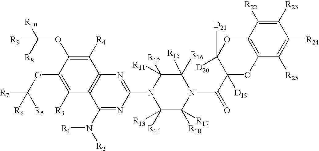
C1([R23])=C([R22])C2=C(C([R25])=C1[R24])OC(C(N1C([R15])([R16])C([R11])([R12])N(C3=NC4=C(C(N([R2])[R1])=N3)C([R3])=C(OC([R7])([R5])[R6])C(OC([R10])([R8])[R9])=C4[R4])C([R14])([R13])C1([R18])[R17])=O)([D19])C([D20])([D21])O2
